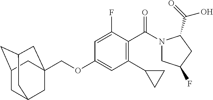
C1C2CC3CC(COC4=CC(C5CC5)=C(C(=O)N5CC(F)CC5C(O)=O)C(F)=C4)(CC1C3)C2
